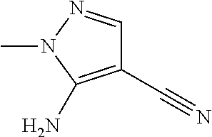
C1(C#N)=C(N)N(C)N=C1
